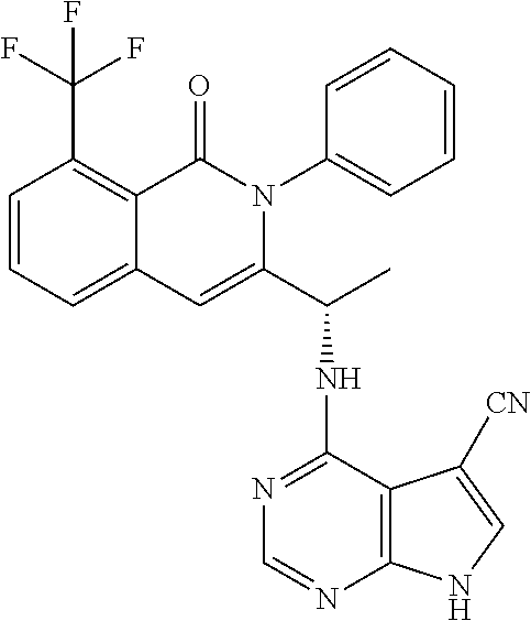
C12=CC=CC(C(F)(F)F)=C1C(=O)N(C1=CC=CC=C1)C(C(NC1=NC=NC3=C1C([CN])=CN3)C)=C2
